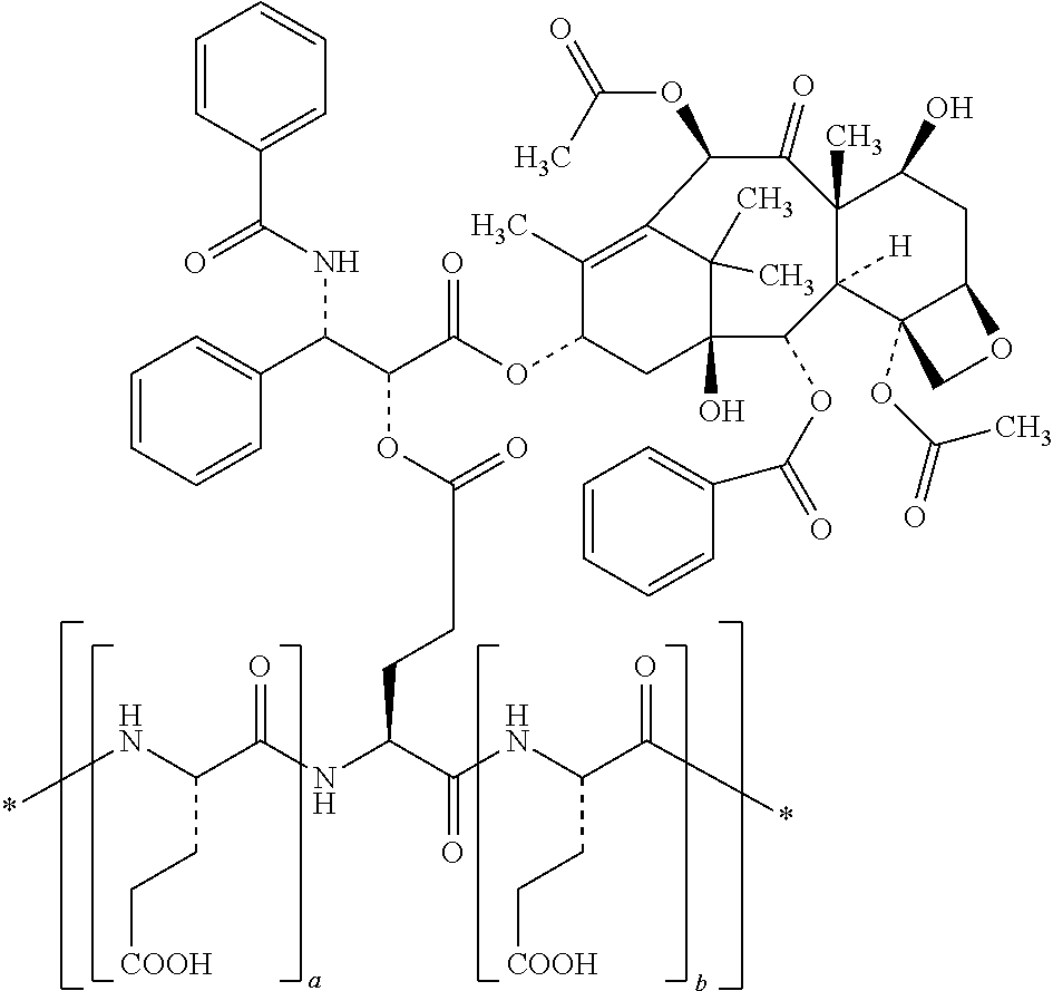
C1(C)=C2C(C)(C)C(O)(CC1OC(C(C(C1=CC=CC=C1)NC(C1=CC=CC=C1)=O)OC(CCC(NC(C(N*)CC[COOH])=O)C(NC(C(*)=O)CC[COOH])=O)=O)=O)C(OC(=O)C1=CC=CC=C1)C1([H])C(C)(C(O)CC3C1(OC(=O)C)CO3)C(=O)C2OC(=O)C
